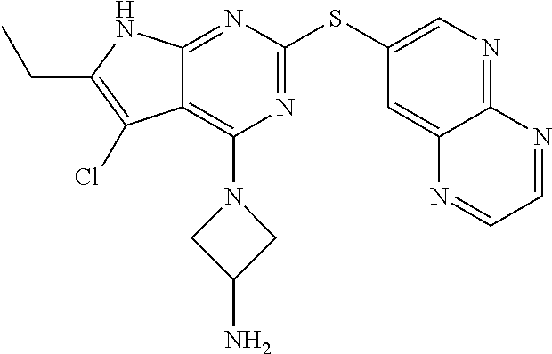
N1=C(SC2=CN=C3C(=C2)N=CC=N3)N=C2C(=C1N1CC(N)C1)C(Cl)=C(CC)N2
